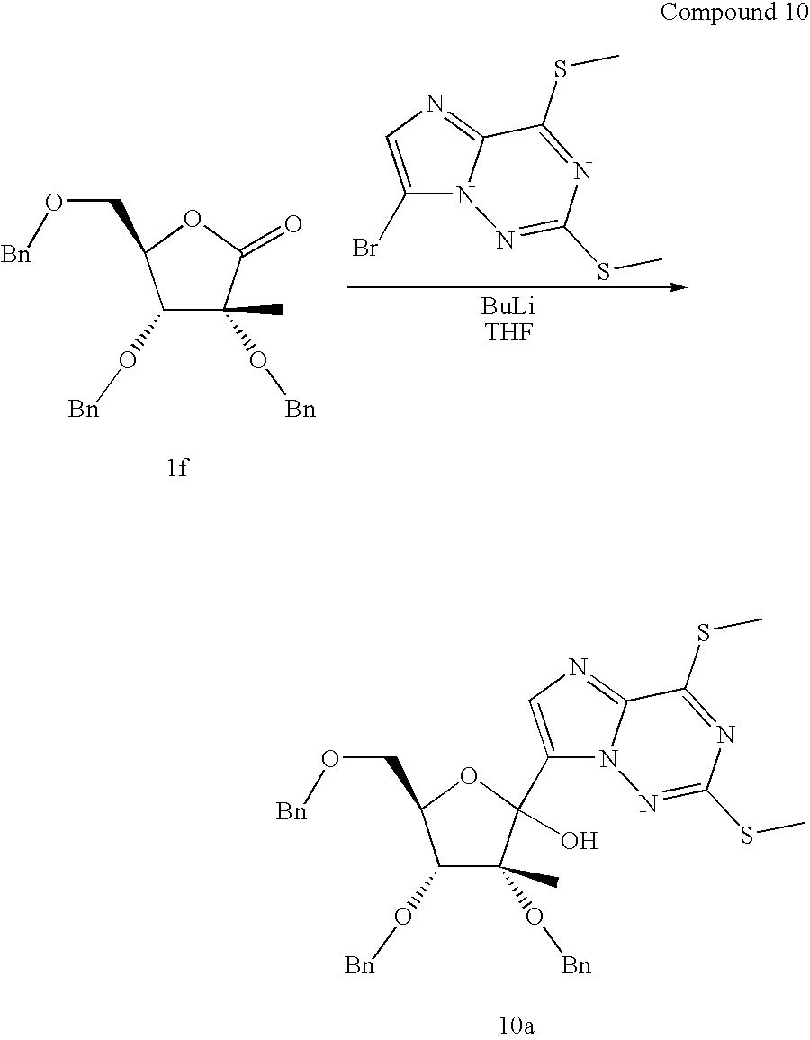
C1(O[Bn])C(O[Bn])(C)C(C2=CN=C3N2N=C(SC)N=C3SC)(O)OC1CO[Bn].C1(O[Bn])C(O[Bn])(C)C(=O)OC1CO[Bn].C1(Br)=CN=C2N1N=C(SC)N=C2SC.[BuLiTHF]
